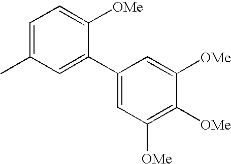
C1=C(C2=CC([OMe])=C([OMe])C([OMe])=C2)C([OMe])=CC=C1C
